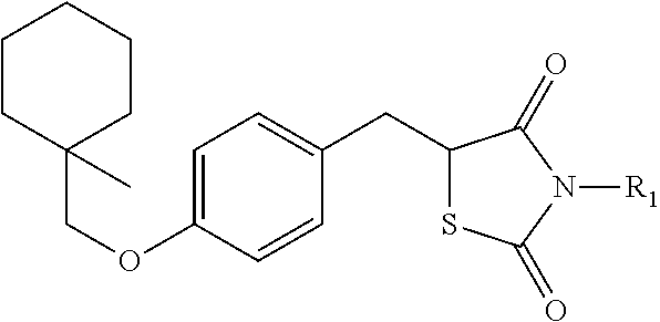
C1=CC(CC2SC(=O)N([R1])C2=O)=CC=C1OCC1(C)CCCCC1
